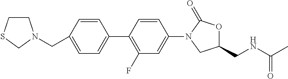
C1=CC(CN2CCSC2)=CC=C1C1=C(F)C=C(N2CC(CNC(=O)C)OC2=O)C=C1
